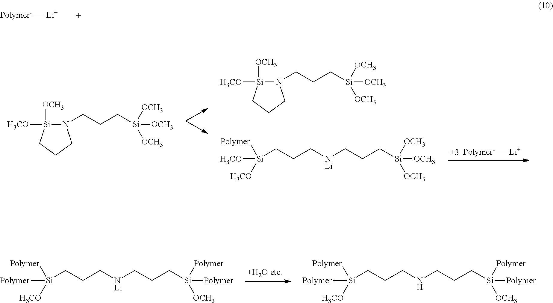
[Polymer-][Li].N1(CCC[Si]([OCH3])([OCH3])[OCH3])[Si]([OCH3])([H3CO])CCC1.[NLi](CCC[Si]([OCH3])([OCH3])[OCH3])CCC[Si]([H3CO])([Polymer])[H3CO].[Polymer-][Li].N1(CCC[Si]([OCH3])([OCH3])[OCH3])[Si]([OCH3])([H3CO])CCC1.[NLi](CCC[Si]([Polymer])([Polymer])[OCH3])CCC[Si]([Polymer])([Polymer])[H3CO].N(CCC[Si]([Polymer])([Polymer])[OCH3])CCC[Si]([Polymer])([Polymer])[H3CO]
